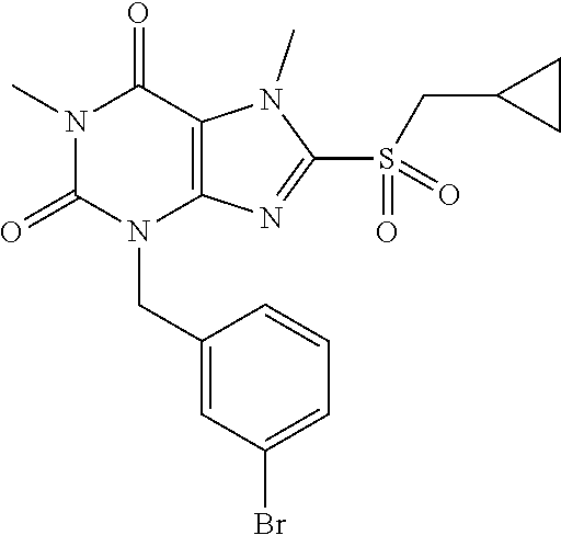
N1(C)C(=O)N(CC2=CC(Br)=CC=C2)C2=C(C1=O)N(C)C(S(CC1CC1)(=O)=O)=N2
